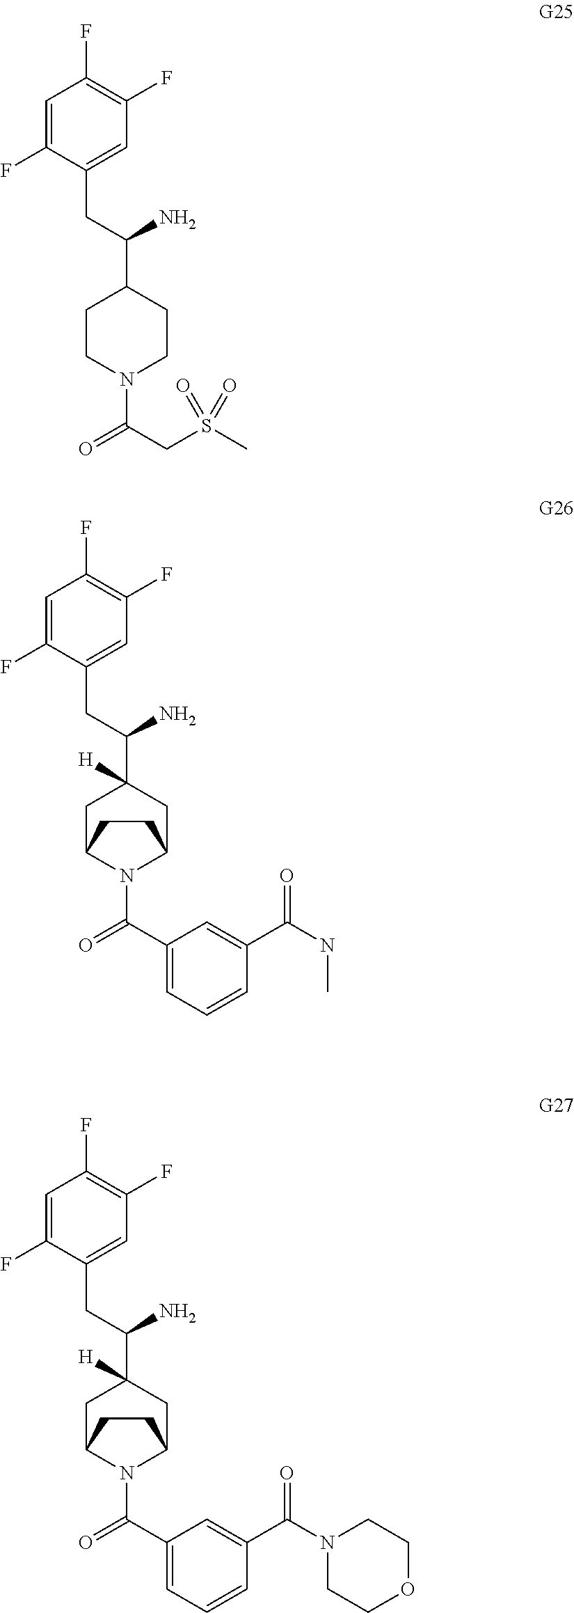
C1=C(F)C(CC(C2CCN(C(=O)CS(C)(=O)=O)CC2)N)=CC(F)=C1F.C1=C(F)C(CC(C2([H])CC3N(C(=O)C4=CC=CC(C(NC)=O)=C4)C(C2)CC3)N)=CC(F)=C1F.C1=C(F)C(CC(C2([H])CC3N(C(=O)C4=CC=CC(C(N5CCOCC5)=O)=C4)C(C2)CC3)N)=CC(F)=C1F
